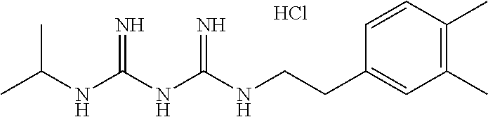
Cl.C(CC1=CC(C)=C(C)C=C1)NC(NC(NC(C)C)=N)=N
